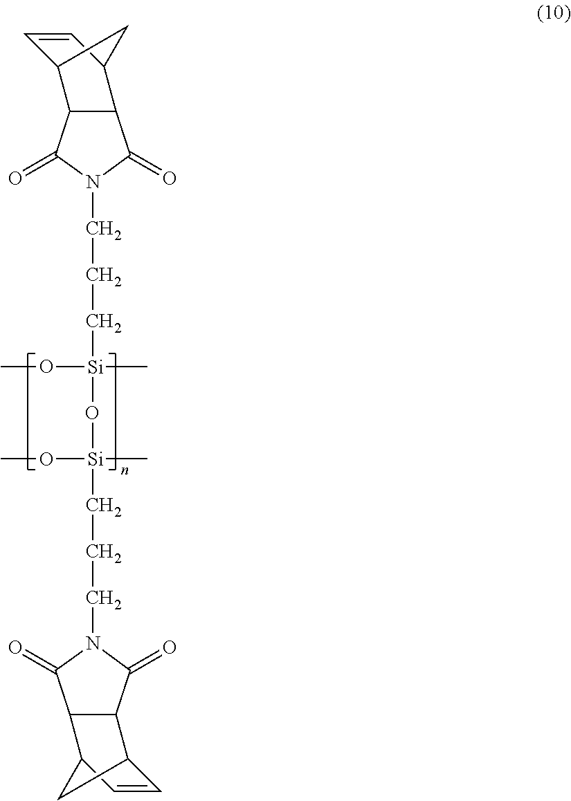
[Si](CCCN1C(=O)C2C(C1=O)C1C=CC2C1)(O[Si](CCCN1C(=O)C2C(C1=O)C1C=CC2C1)(OC)C)(OC)C
